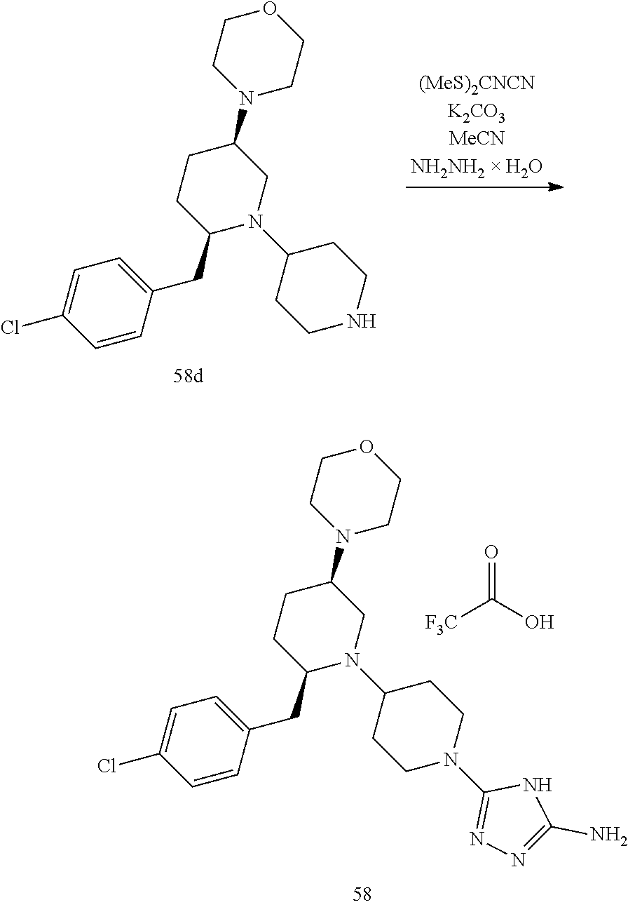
C1=CC(CC2N(C3CCN(C4=NN=C(N)N4)CC3)CC(N3CCOCC3)CC2)=CC=C1Cl.[F3C]C(O)=O.C1=CC(CC2N(C3CCNCC3)CC(N3CCOCC3)CC2)=CC=C1Cl
